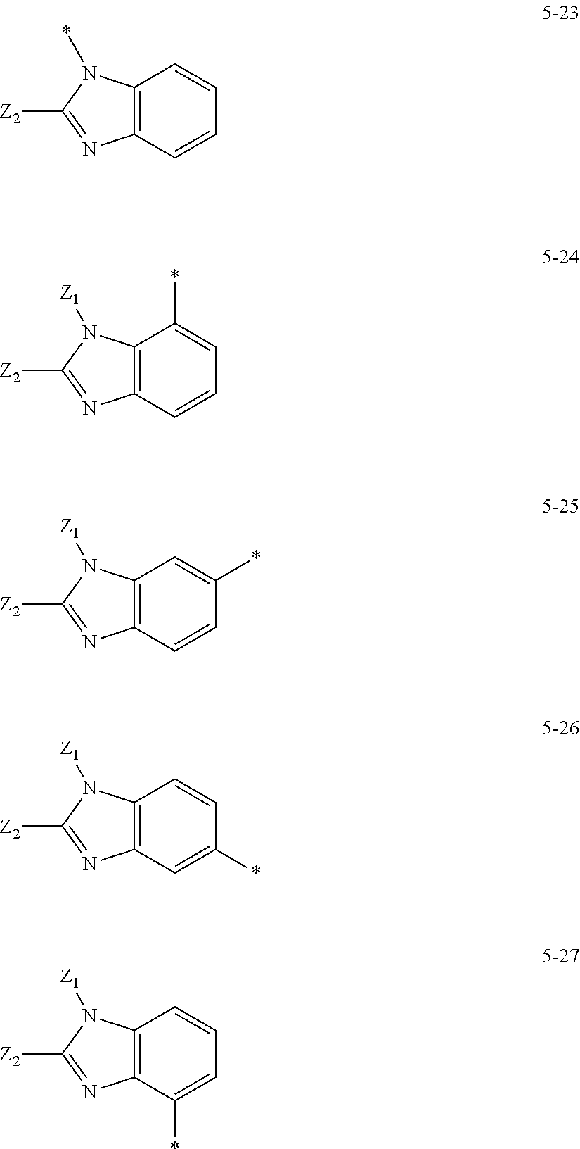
C12=C(C=CC=C1)N=C([Z2])N2*.C12=C(C=CC=C1*)N=C([Z2])N2[Z1].C12=C(C=CC(*)=C1)N=C([Z2])N2[Z1].C12=C(C=C(*)C=C1)N=C([Z2])N2[Z1].C12=C(C(*)=CC=C1)N=C([Z2])N2[Z1]
